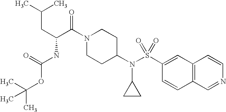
C(C(N1CCC(N(S(C2=CC3=C(C=C2)C=NC=C3)(=O)=O)C2CC2)CC1)=O)(CC(C)C)NC(OC(C)(C)C)=O
